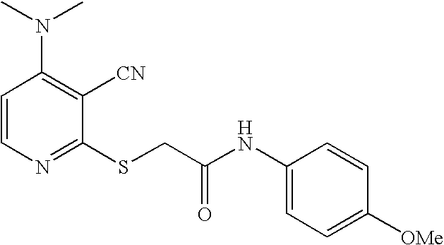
C1=CN=C(SCC(NC2=CC=C([OMe])C=C2)=O)C([CN])=C1N(C)C
